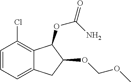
C1=CC=C2C(=C1Cl)C(OC(=O)N)C(OCOC)C2
